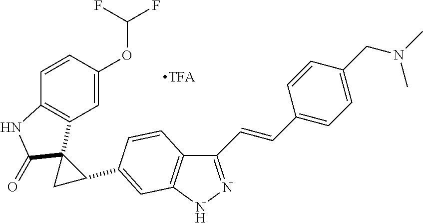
C1(C=CC2=CC=C(CN(C)C)C=C2)=NNC2=C1C=CC(C1CC13C1=C(C=CC(OC(F)F)=C1)NC3=O)=C2
